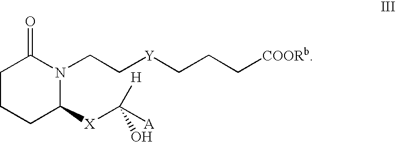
C1CCC([X]C([A])([H])O)N(CC[Y]CCC[COORb])C1=O
